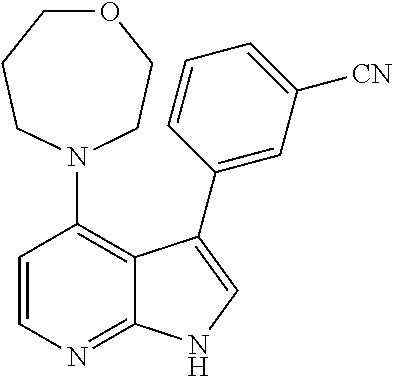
C1=CN=C2C(=C1N1CCOCCC1)C(C1=CC([CN])=CC=C1)=CN2
